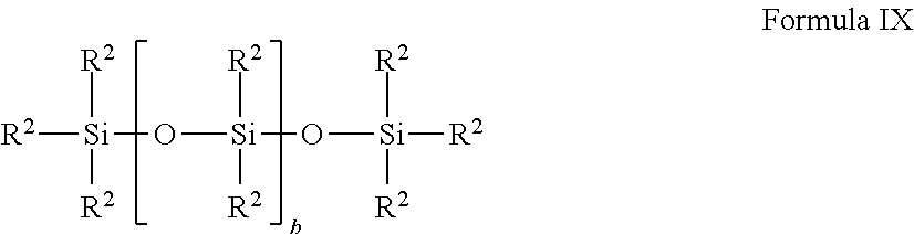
[R2][Si]([R2])([R2])O[Si](O[Si]([R2])([R2])[R2])([R2])[R2]
